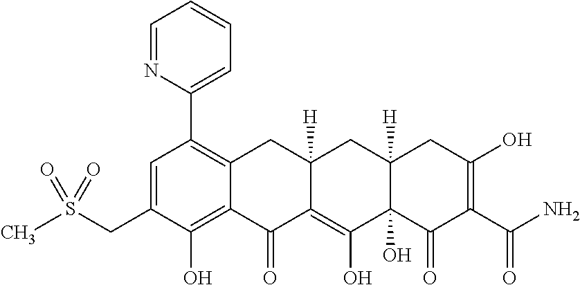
C1=C(CS(C)(=O)=O)C(O)=C2C(=C1C1=CC=CC=N1)CC1([H])C(=C(O)C3(O)C([H])(C1)CC(O)=C(C(N)=O)C3=O)C2=O
